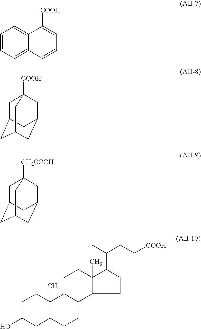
C1=CC=C2C(=C1)C([COOH])=CC=C2.C1C2CC3CC(CC1([COOH])C3)C2.C1C2CC3CC(CC1([CH2COOH])C3)C2.C1C(O)CC2C(C)(C1)C1C(CC2)C2C(C)(CC1)C(C(CC[COOH])C)CC2
